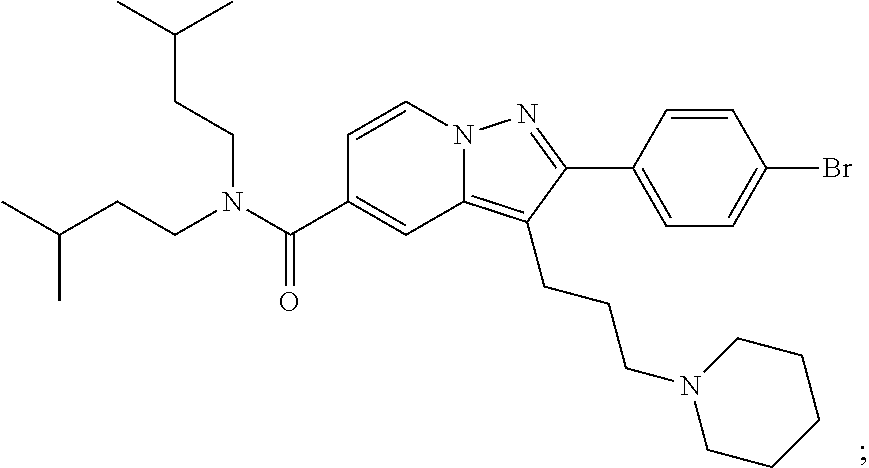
N12C(=C(CCCN3CCCCC3)C(C3=CC=C(Br)C=C3)=N1)C=C(C(N(CCC(C)C)CCC(C)C)=O)C=C2
